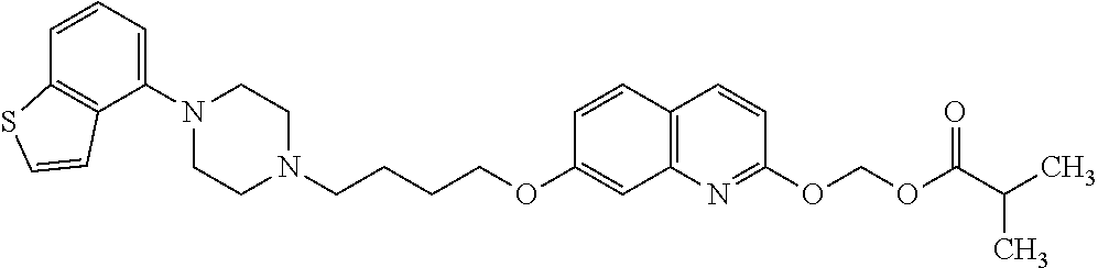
C1N(C2=CC=CC3=C2C=CS3)CCN(CCCCOC2=CC3=C(C=C2)C=CC(OCOC(=O)C(C)C)=N3)C1
